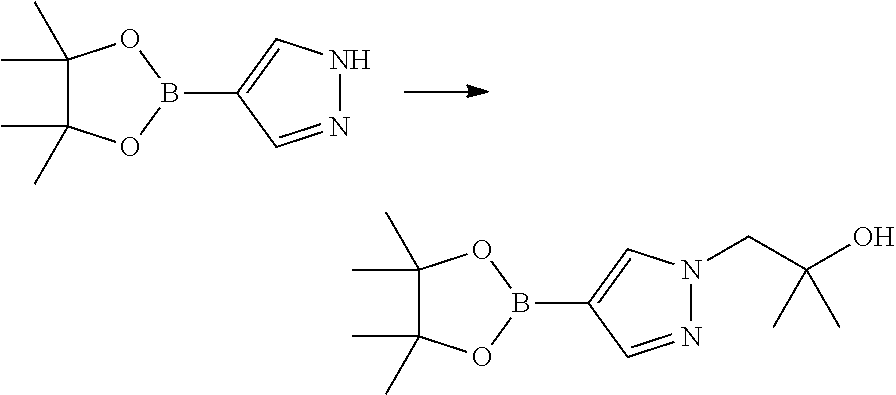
C1(C)(C)C(C)(C)OB(C2=CNN=C2)O1.C1(C)(C)C(C)(C)OB(C2=CN(CC(O)(C)C)N=C2)O1
